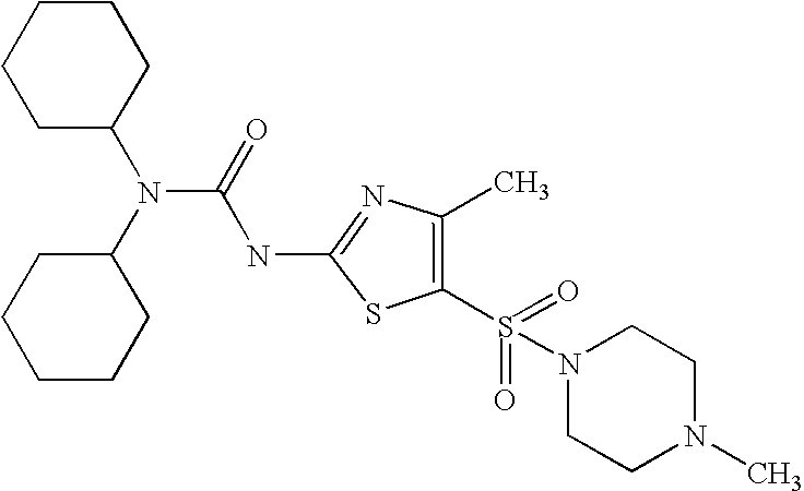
C1C(N(C(=O)NC2=NC(C)=C(S(N3CCN(C)CC3)(=O)=O)S2)C2CCCCC2)CCCC1
